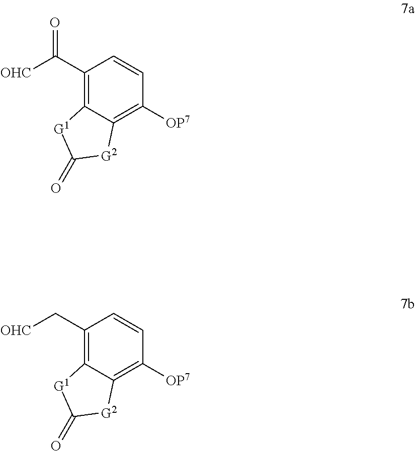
C1(C([OHC])=O)=C2C(=C([OP7])C=C1)[G2]C(=O)[G1]2.C1(C[OHC])=C2C(=C([OP7])C=C1)[G2]C(=O)[G1]2
